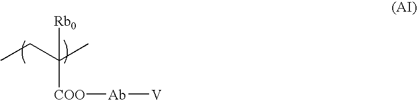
CCC([COO][Ab][V])(C)[Rb0]
